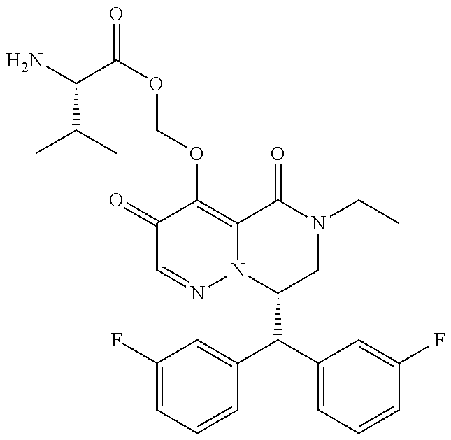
C1(C(C2=CC=CC(F)=C2)C2=CC(F)=CC=C2)CN(CC)C(=O)C2=C(OCOC(=O)C(N)C(C)C)C(=O)C=NN12
